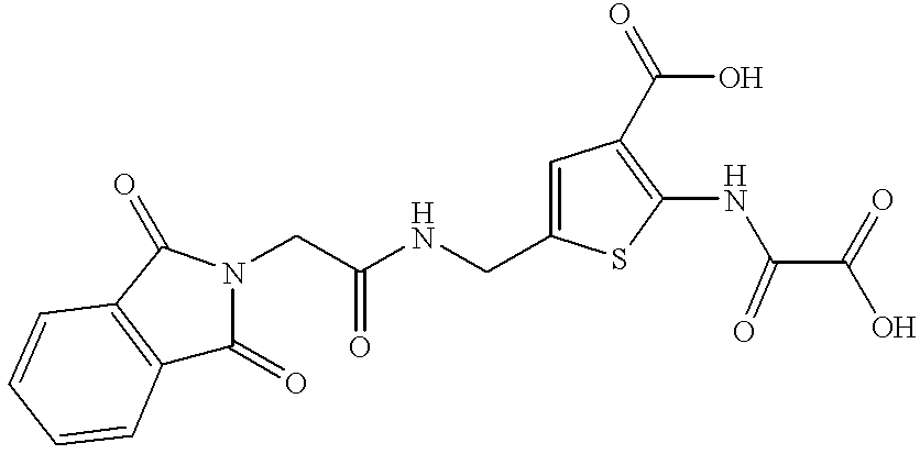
C(NC(CN1C(=O)C2=C(C1=O)C=CC=C2)=O)C1=CC(C(=O)O)=C(NC(C(O)=O)=O)S1
